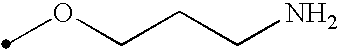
O(CCCN)C
